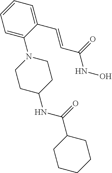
C1=C(N2CCC(NC(C3CCCCC3)=O)CC2)C(C=CC(NO)=O)=CC=C1
